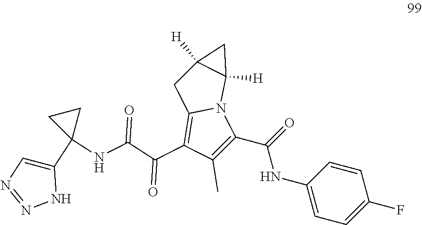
C1=CC(NC(C2=C(C)C(C(=O)C(=O)NC3(C4=CN=NN4)CC3)=C3N2C2([H])C([H])(C3)C2)=O)=CC=C1F
